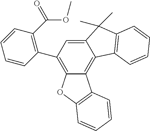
C1(C2=C(C(OC)=O)C=CC=C2)=C2C(=C3C(=C1)C(C)(C)C1=C3C=CC=C1)C1=C(O2)C=CC=C1
